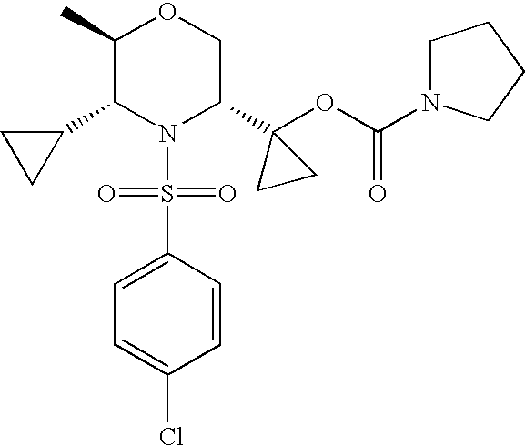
C1(C2N(S(=O)(=O)C3=CC=C(Cl)C=C3)C(C3(OC(=O)N4CCCC4)CC3)COC2C)CC1
